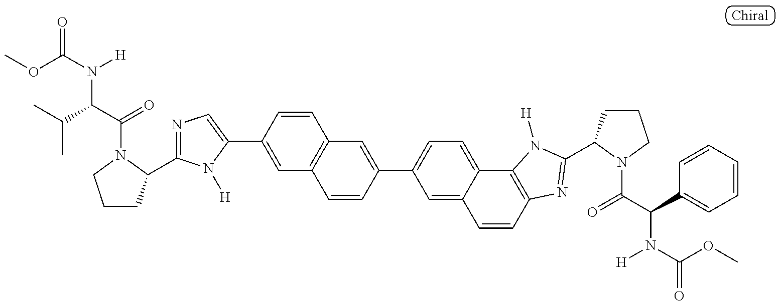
O=C(OC)N(C(C(C)C)C(=O)N1C(C2=NC=C(C3=CC4=C(C=C3)C=C(C3=CC=C5C(=C3)C=CC3=C5N([H])C(C5CCCN5C(=O)C(N([H])C(=O)OC)C5=CC=CC=C5)=N3)C=C4)N2[H])CCC1)[H]
